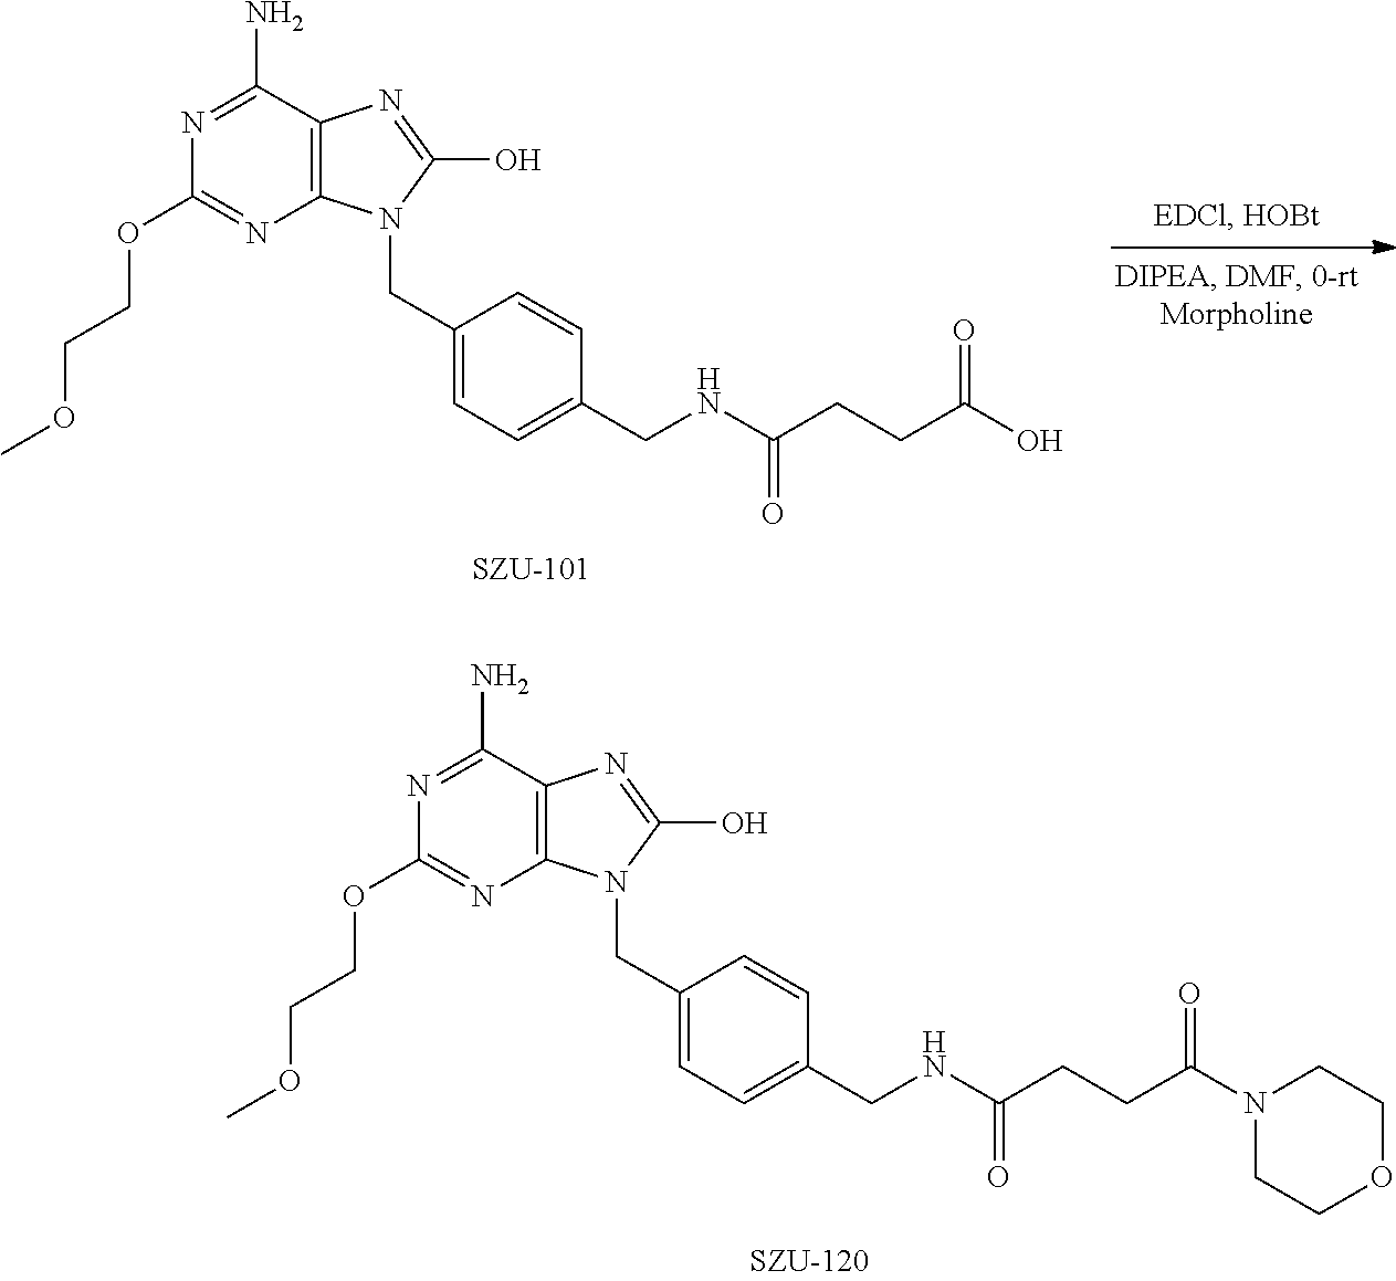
C1=CC(CNC(CCC(=O)O)=O)=CC=C1CN1C(O)=NC2=C1N=C(OCCOC)N=C2N.C1=CC(CNC(CCC(=O)N2CCOCC2)=O)=CC=C1CN1C(O)=NC2=C1N=C(OCCOC)N=C2N
